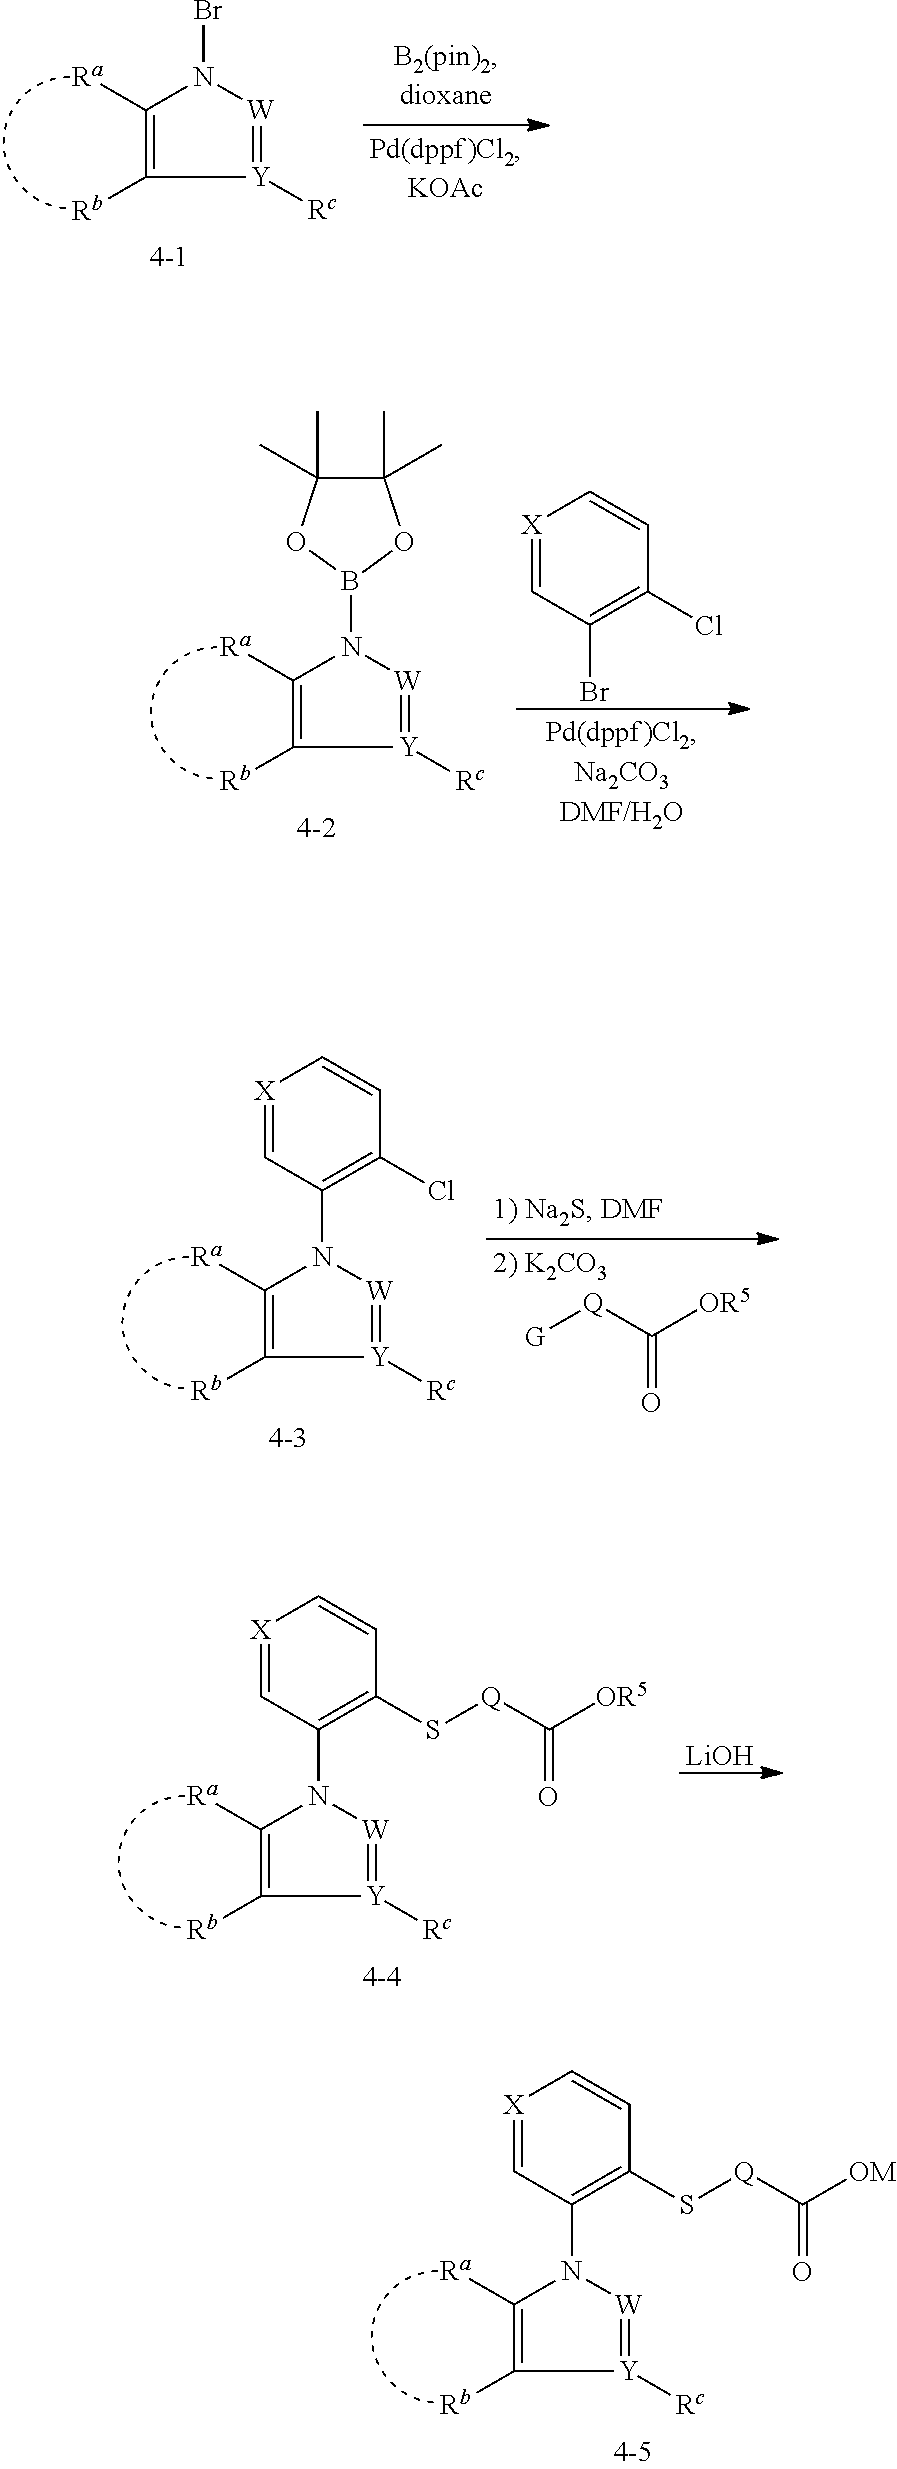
C1([Ra])=C([Rb])[Y]([Rc])=[W]N1Br.C1([Ra])=C([Rb])[Y]([Rc])=[W]N1B1OC(C)(C)C(C)(C)O1.[X]1=CC(Br)=C(Cl)C=C1.C1([Ra])=C([Rb])[Y]([Rc])=[W]N1C1=C(Cl)C=C[X]=C1.O=C([Q][G])[OR5].C1([Ra])=C([Rb])[Y]([Rc])=[W]N1C1=C(S[Q]C([OR5])=O)C=C[X]=C1.[LiOH].C1([Ra])=C([Rb])[Y]([Rc])=[W]N1C1=C(S[Q]C([OM])=O)C=C[X]=C1
